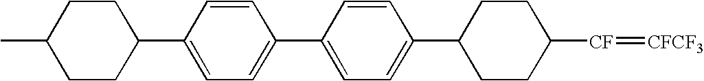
C1CC([CF]=[CFCF3])CCC1C1=CC=C(C2=CC=C(C3CCC(C)CC3)C=C2)C=C1
